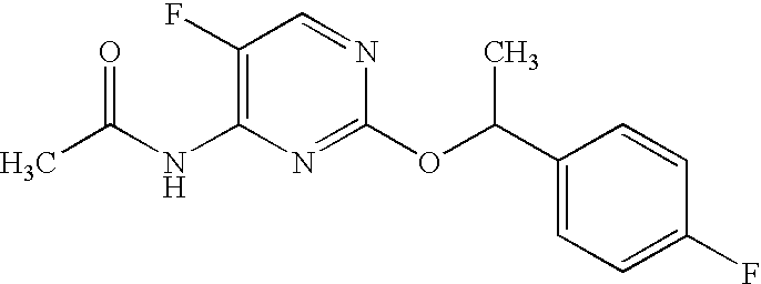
N(C1=C(F)C=NC(OC(C2=CC=C(F)C=C2)C)=N1)C(C)=O
